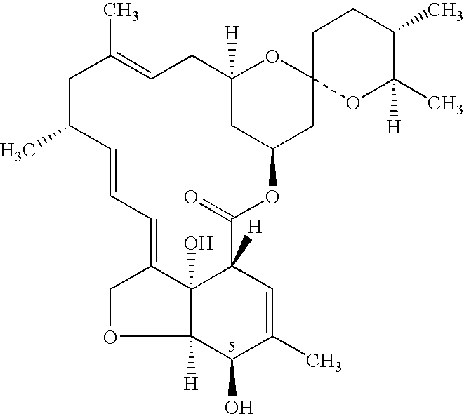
C1C(C)C=CC=C2C3(O)C([H])(C(=O)OC4CC([H])(CC=C1C)OC1(C4)OC(C)([H])C(C)CC1)C=C(C)C(O)C3([H])OC2
